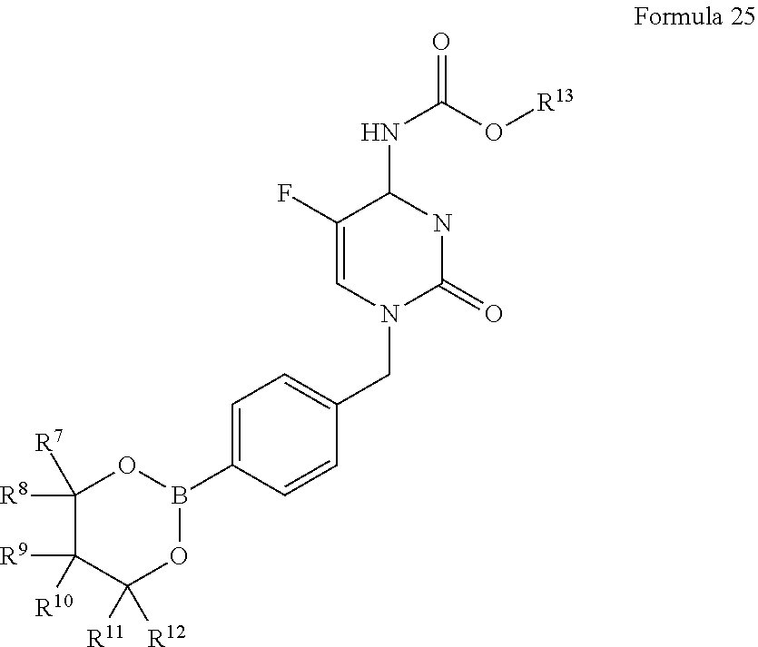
O1C([R8])([R7])C([R10])([R9])C([R11])([R12])OB1C1=CC=C(CN2C(=O)NC(NC(=O)O[R13])C(F)=C2)C=C1
